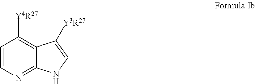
C1=CN=C2C(=C1[Y4R27])C([Y3R27])=CN2
